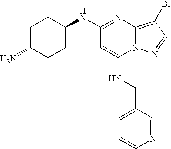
N(C1=NC2=C(Br)C=NN2C(NCC2=CC=CN=C2)=C1)C1CCC(N)CC1
